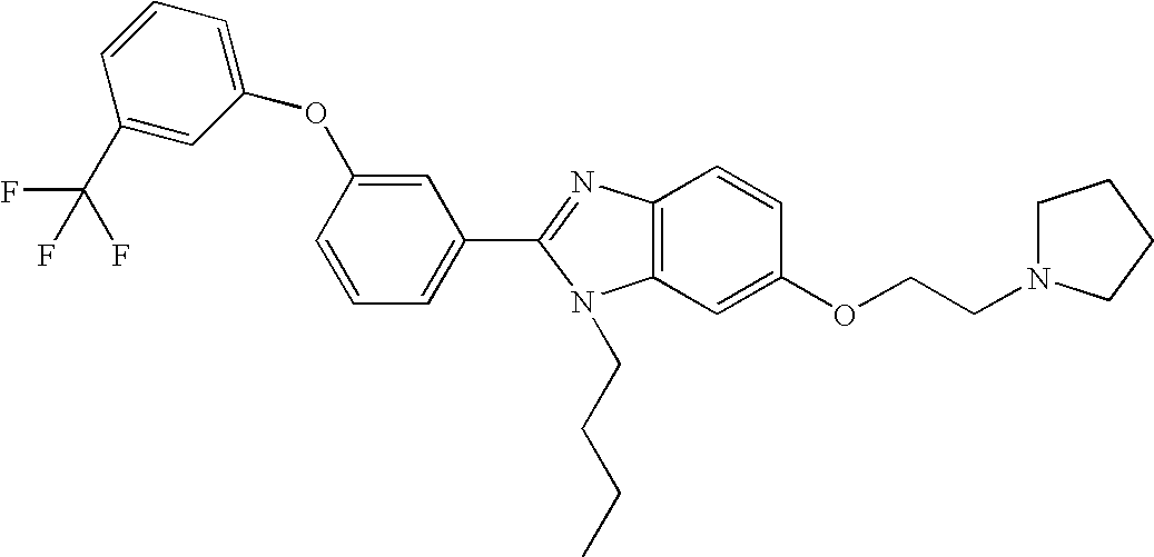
C1=C(OC2=CC=CC(C(F)(F)F)=C2)C=CC=C1C1=NC2=C(N1CCCC)C=C(OCCN1CCCC1)C=C2
